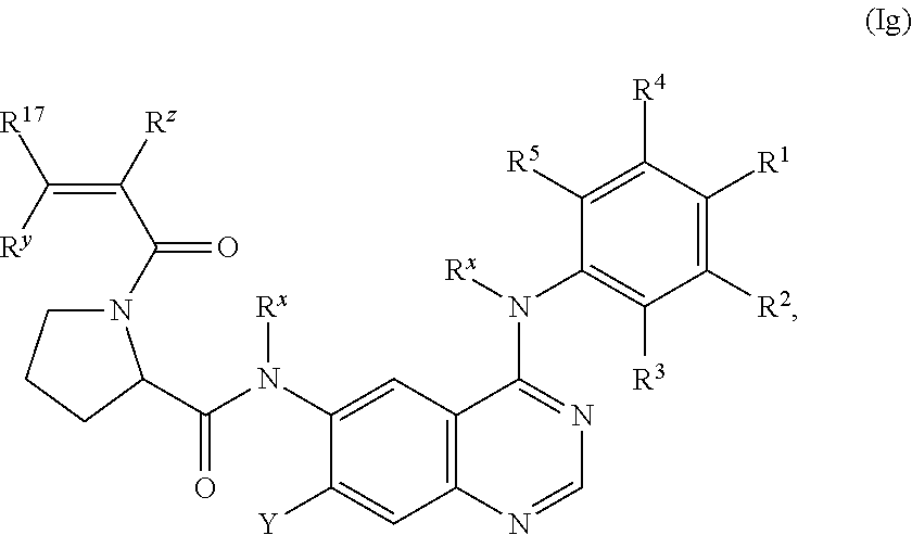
C(=O)(N([Rx])C1=CC2=C(C=C1[Y])N=CN=C2N(C1=C([R3])C([R2])=C([R1])C([R4])=C1[R5])[Rx])C1N(C(C([Rz])=C([Ry])[R17])=O)CCC1
